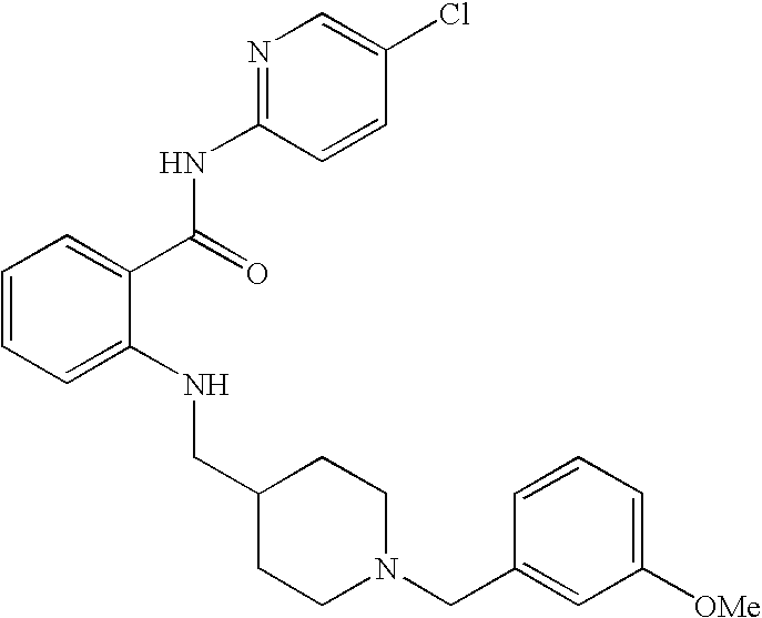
C1=CC=C(NCC2CCN(CC3=CC([OMe])=CC=C3)CC2)C(C(NC2=NC=C(Cl)C=C2)=O)=C1
